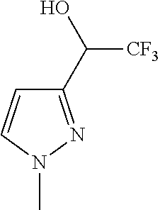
C1(C(O)[CF3])=NN(C)C=C1
